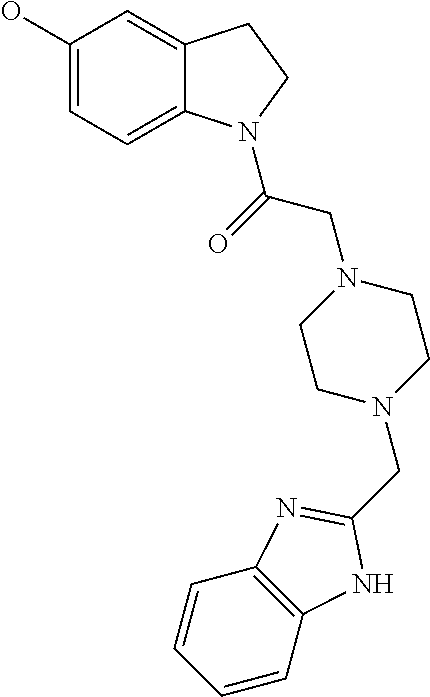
C12=CC=C(O)C=C1CCN2C(=O)CN1CCN(CC2=NC3=C(C=CC=C3)N2)CC1
